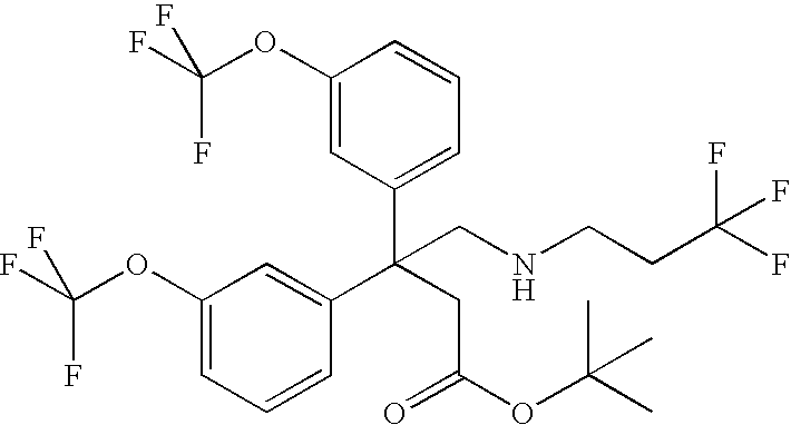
C1(OC(F)(F)F)=CC(C(CC(OC(C)(C)C)=O)(C2=CC(OC(F)(F)F)=CC=C2)CNCCC(F)(F)F)=CC=C1
